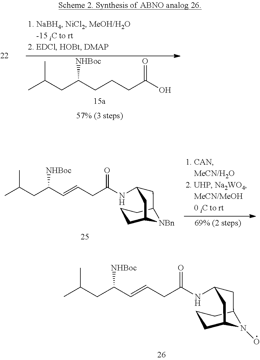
CC(CC(CCCC(O)=O)[NHBoc])C.CC(CC(C=CCC(NC1CC2CCCC(C1)N2O)=O)[NHBoc])C.CC(CC(C=CCC(NC1CC2CCCC(C1)[NBn]2)=O)[NHBoc])C
